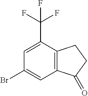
C12=C(C(C(F)(F)F)=CC(Br)=C1)CCC2=O
